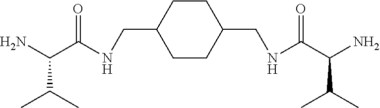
C1CC(CNC(C(N)C(C)C)=O)CCC1CNC(C(N)C(C)C)=O
